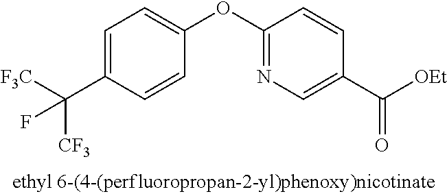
C1=C(C([F3C])([CF3])F)C=CC(OC2=NC=C(C([OEt])=O)C=C2)=C1
